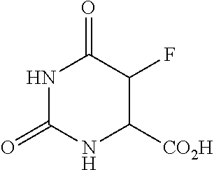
N1C(=O)NC([CO2H])C(F)C1=O
